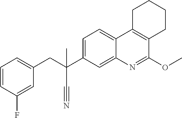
C1=C(C(CC2=CC=CC(F)=C2)(C#N)C)C=C2C(=C1)C1=C(C(OC)=N2)CCCC1
